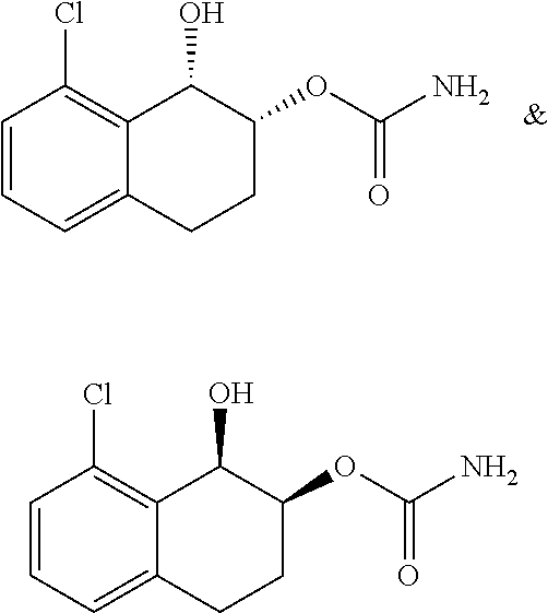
C1=CC=C2C(=C1Cl)C(O)C(OC(N)=O)CC2.C1=CC=C2C(=C1Cl)C(O)C(OC(N)=O)CC2
